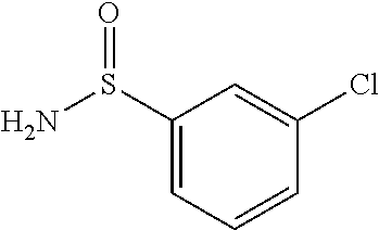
C1(S(N)=O)=CC=CC(Cl)=C1
